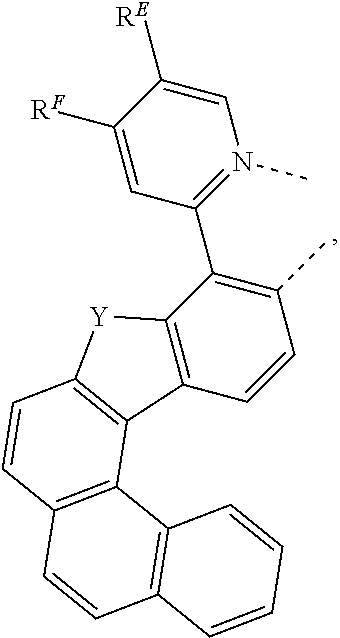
C12=C(C=CC(C)=C1C1=N(C)C=C([RE])C([RF])=C1)C1=C([Y]2)C=CC2=C1C1=C(C=C2)C=CC=C1
